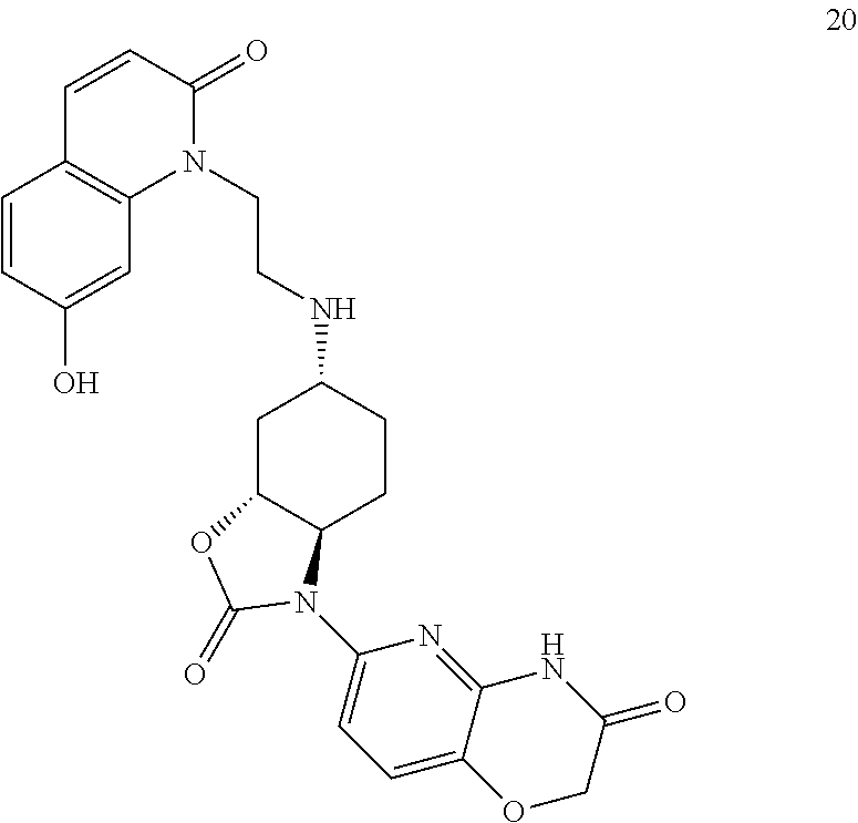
N(C1CC2C(CC1)N(C1=CC=C3C(=N1)NC(=O)CO3)C(=O)O2)CCN1C(=O)C=CC2=C1C=C(O)C=C2
